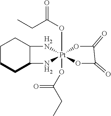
C1CCC2C(C1)[H2N][Pt]1(OC(CC)=O)(OC(CC)=O)(N2)OC(=O)C(=O)O1
